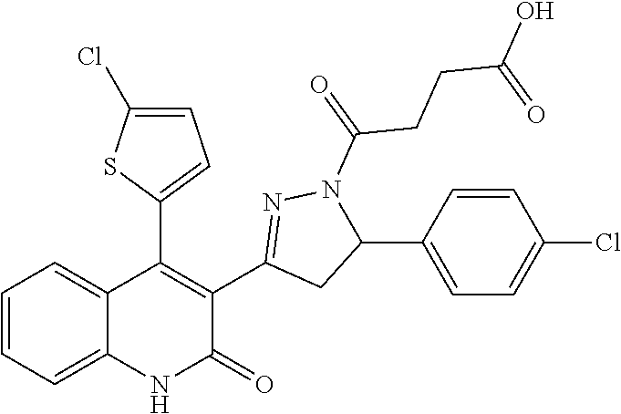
C12=CC=CC=C1C(C1=CC=C(Cl)S1)=C(C1=NN(C(=O)CCC(O)=O)C(C3=CC=C(Cl)C=C3)C1)C(=O)N2
